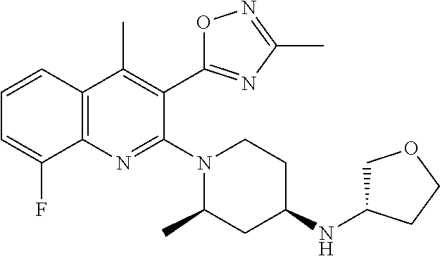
C12=C(C=CC=C1F)C(C)=C(C1=NC(C)=NO1)C(N1CCC(NC3COCC3)CC1C)=N2
